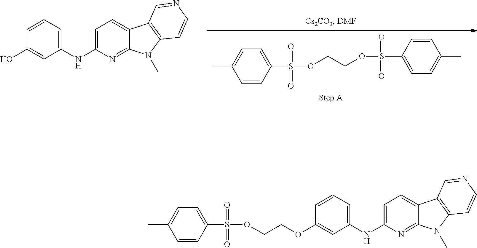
C1=CC(O)=CC(NC2=CC=C3C(=N2)N(C)C2=C3C=NC=C2)=C1.C1=CC(S(OCCOS(C2=CC=C(C)C=C2)(=O)=O)(=O)=O)=CC=C1C.C1=CC(S(OCCOC2=CC(NC3=CC=C4C(=N3)N(C)C3=C4C=NC=C3)=CC=C2)(=O)=O)=CC=C1C
